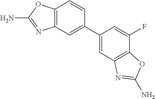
C12=C(C=C(C3=CC4=C(C(F)=C3)OC(N)=N4)C=C1)N=C(N)O2
